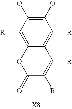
C1(=O)C([R])=C([R])C2=C([R])C(O)=C(O)C([R])=C2O1
